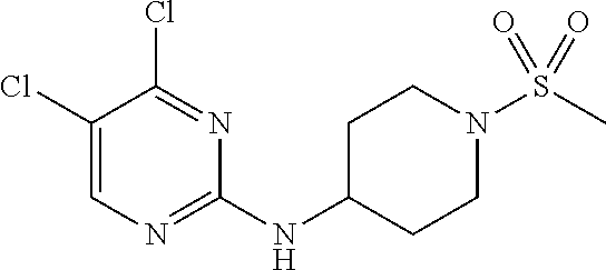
C1(Cl)=CN=C(NC2CCN(S(C)(=O)=O)CC2)N=C1Cl
